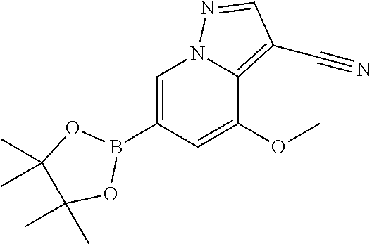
C1=C(B2OC(C)(C)C(C)(C)O2)C=C(OC)C2=C(C#N)C=NN12
